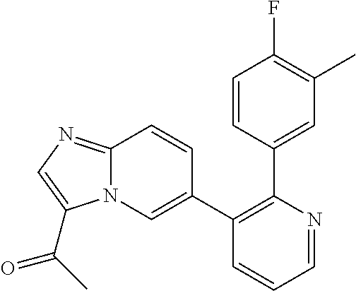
C1(C2=CN3C(=NC=C3C(C)=O)C=C2)=C(C2=CC(C)=C(F)C=C2)N=CC=C1
